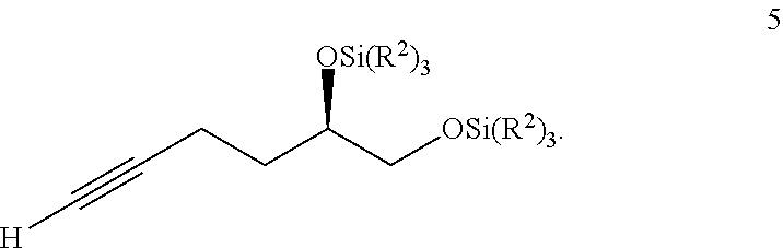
C(CC(C[OSi(R2)3])[OSi(R2)3])C#C[H]
